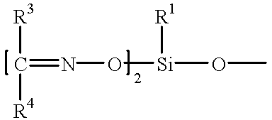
C(=NO[Si](OC)[R1])([R3])[R4]
